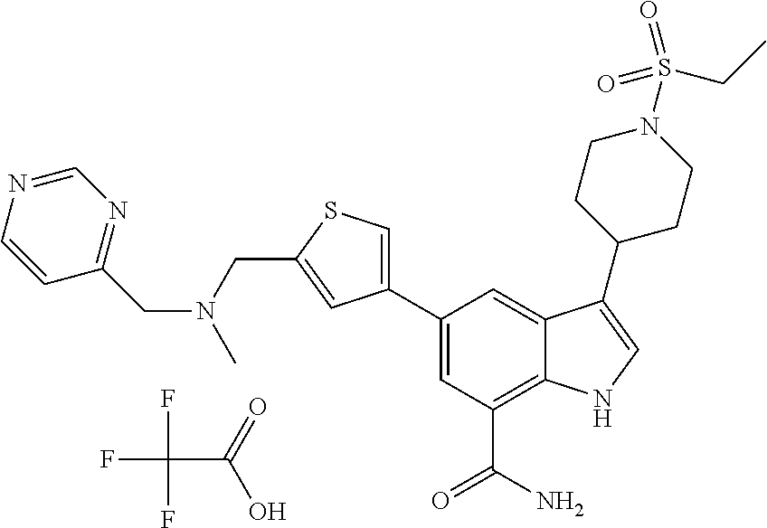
FC(F)(F)C(=O)O.C1=C(C2=CSC(CN(C)CC3=NC=NC=C3)=C2)C=C2C(=C1C(N)=O)NC=C2C1CCN(S(=O)(=O)CC)CC1
